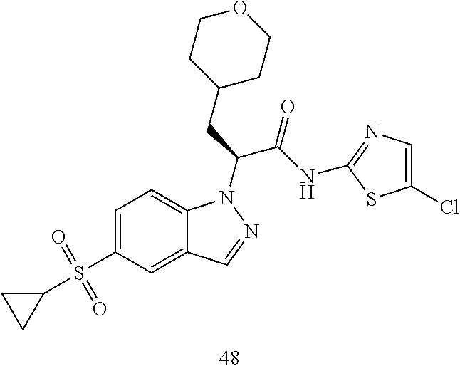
C1=C(S(=O)(=O)C2CC2)C=C2C(=C1)N(C(CC1CCOCC1)C(NC1=NC=C(Cl)S1)=O)N=C2
